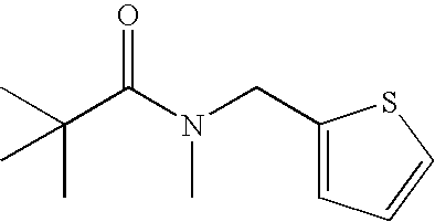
CC(C(=O)N(C)CC1=CC=CS1)(C)C
